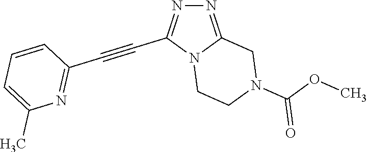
N12CCN(C(OC)=O)CC1=NN=C2C#CC1=NC(C)=CC=C1
